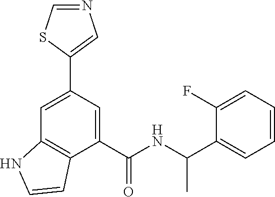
C1=C(C2=CN=CS2)C=C(C(=O)NC(C)C2=CC=CC=C2F)C2=C1NC=C2
